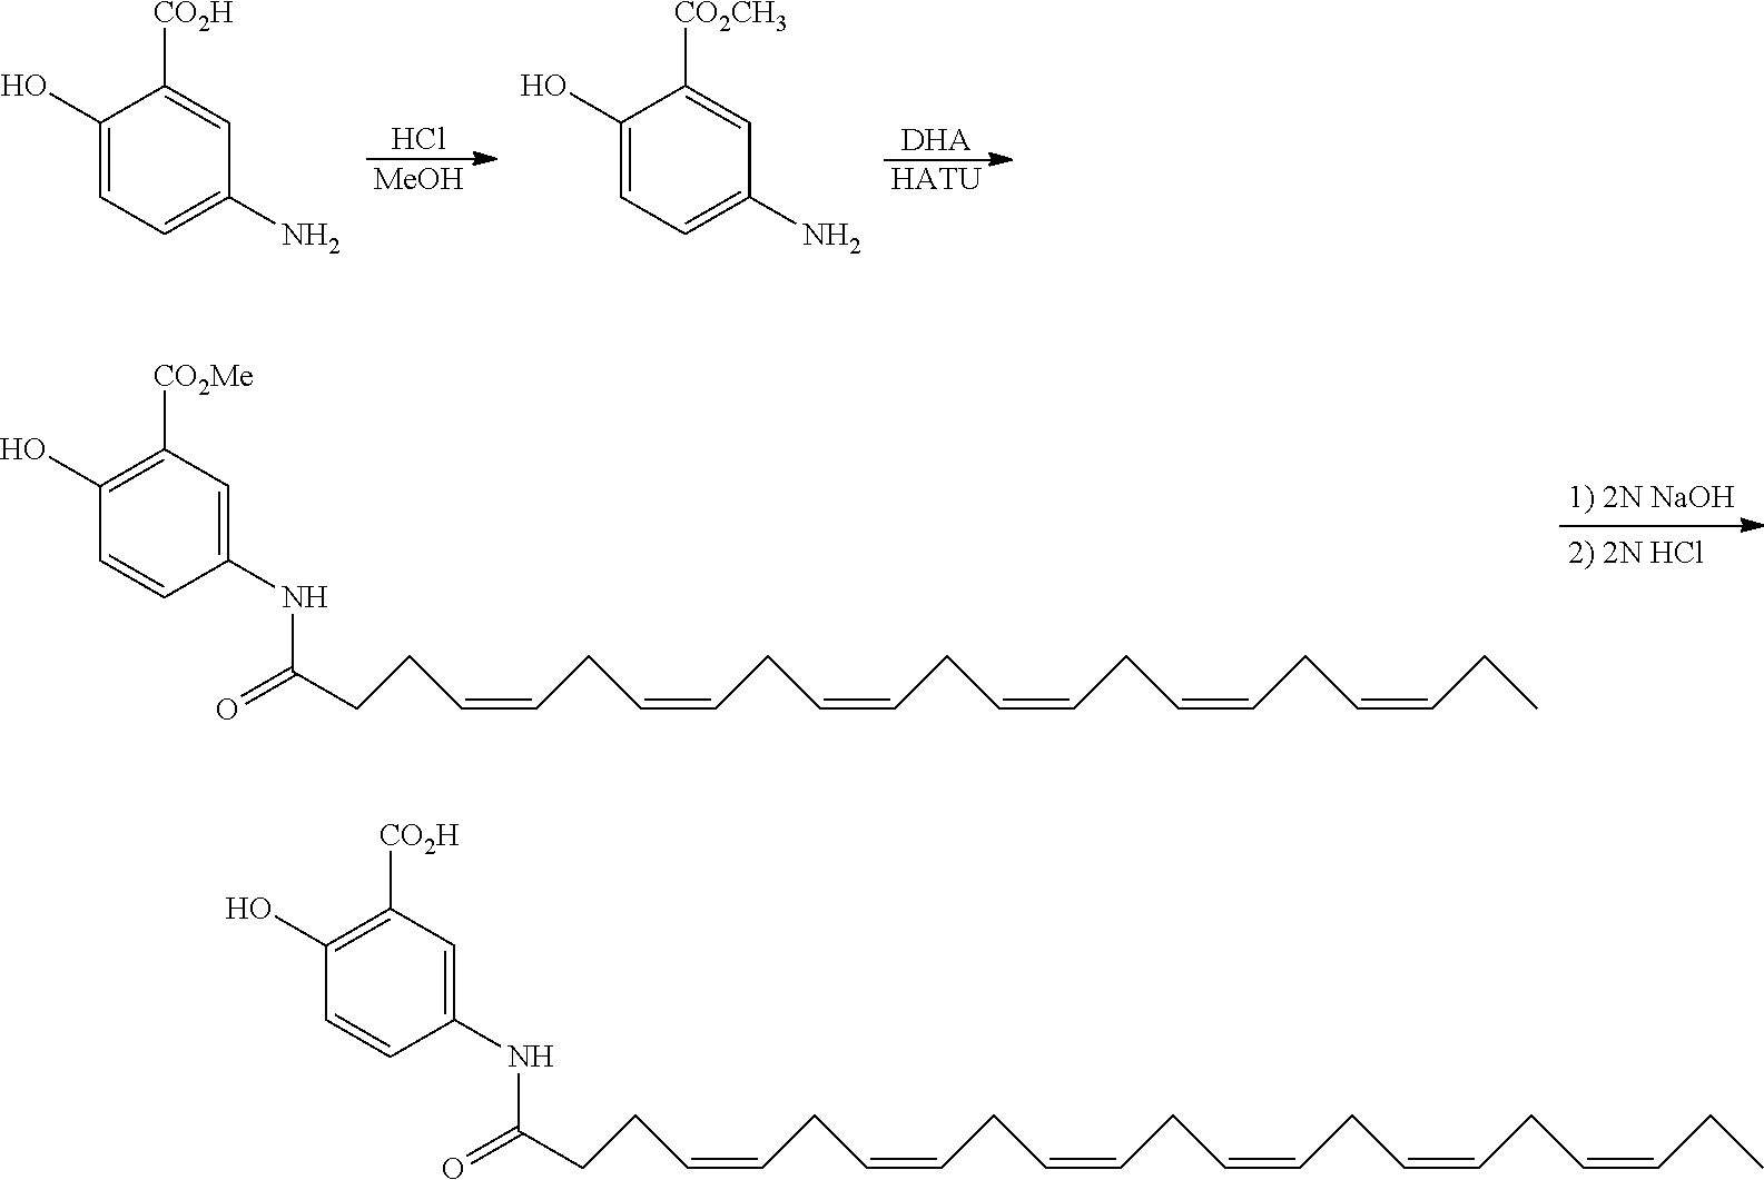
C(CC=CCC=CCC=CCC=CCC=CCC=CCC)C(=O)NC1=CC([CO2H])=C(O)C=C1.C1(O)=CC=C(N)C=C1[CO2H].Cl.[MeOH].C1(O)=CC=C(N)C=C1[CO2CH3].[DHA].[HATU].C(CC=CCC=CCC=CCC=CCC=CCC=CCC)C(=O)NC1=CC([CO2Me])=C(O)C=C1
